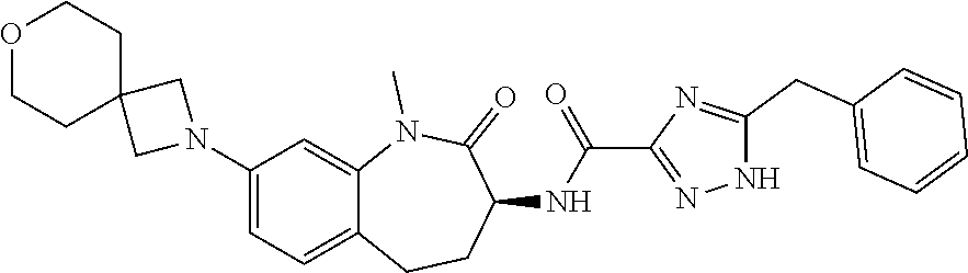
C1(N2CC3(C2)CCOCC3)=CC=C2C(=C1)N(C)C(=O)C(NC(C1=NNC(CC3=CC=CC=C3)=N1)=O)CC2
